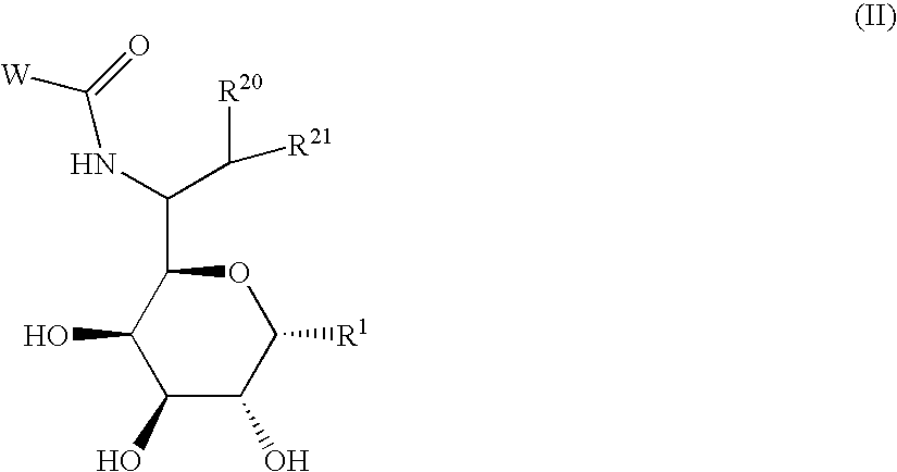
C1(O)C(O)C([R1])OC(C(NC([W])=O)C([R21])[R20])C1O
